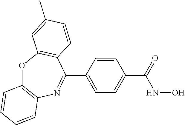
O=C(C1=CC=C(C2=NC3=C(OC4=C2C=CC(C)=C4)C=CC=C3)C=C1)NO
